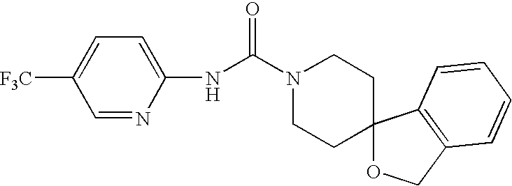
C1=NC(NC(N2CCC3(CC2)OCC2=C3C=CC=C2)=O)=CC=C1[F3C]
